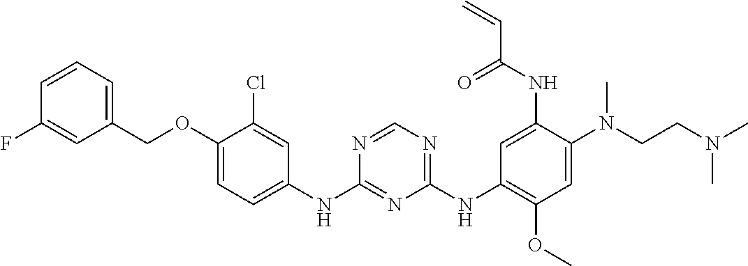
C1(NC2=CC=C(OCC3=CC=CC(F)=C3)C(Cl)=C2)=NC(NC2=C(OC)C=C(N(C)CCN(C)C)C(NC(C=C)=O)=C2)=NC=N1
